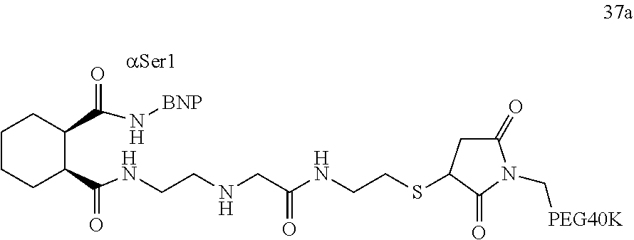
C1CCC(C(NCCNCC(NCCSC2CC(=O)N(C[PEG40K])C2=O)=O)=O)C(C(N[BNP])=O)C1
